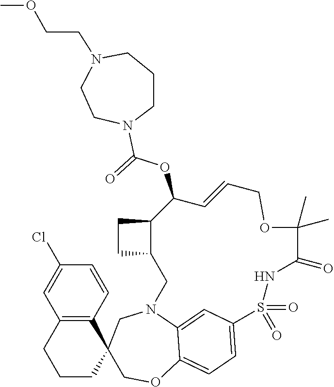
C1=CC(Cl)=CC2=C1C1(CCC2)COC2=CC=C3C=C2N(C1)CC1CCC1C(OC(=O)N1CCCN(CCOC)CC1)C=CCOC(C)(C)C(=O)NS3(=O)=O
